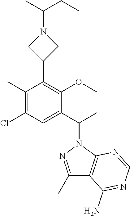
C1(C)=NN(C(C)C2=CC(Cl)=C(C)C(C3CN(C(CC)C)C3)=C2OC)C2=C1C(N)=NC=N2
